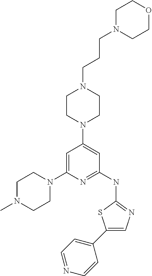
C1=C(N2CCN(C)CC2)N=C(NC2=NC=C(C3=CC=NC=C3)S2)C=C1N1CCN(CCCN2CCOCC2)CC1
